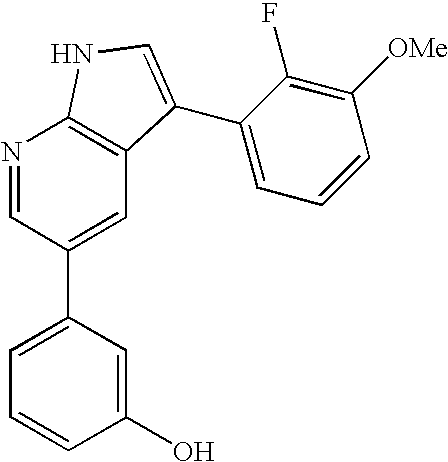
N1=CC(C2=CC=CC(O)=C2)=CC2=C1NC=C2C1=CC=CC([OMe])=C1F
